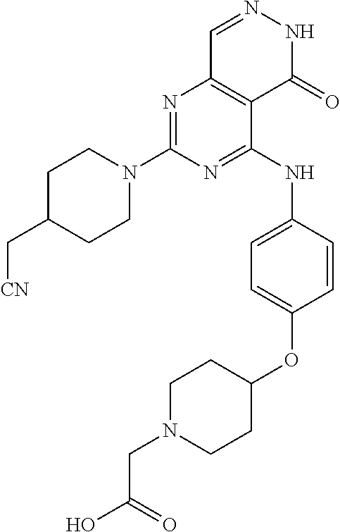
N1=C(N2CCC(C[CN])CC2)N=C(NC2=CC=C(OC3CCN(CC(O)=O)CC3)C=C2)C2=C1C=NNC2=O
